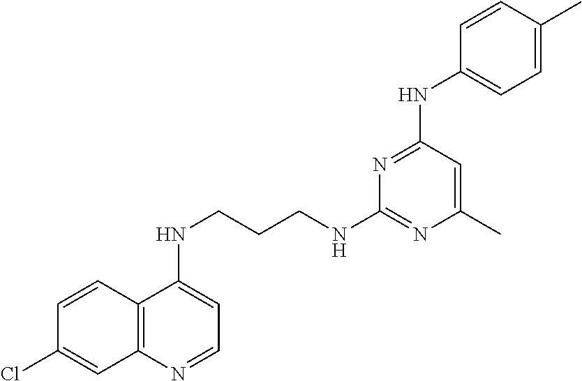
C1=CC2=C(C=C1Cl)N=CC=C2NCCCNC1=NC(C)=CC(NC2=CC=C(C)C=C2)=N1
